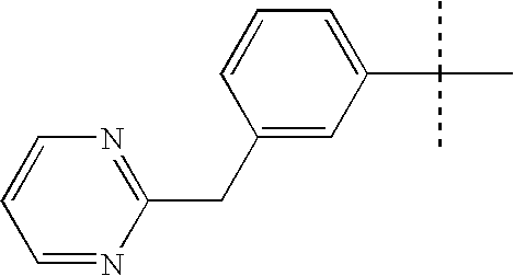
C1=C(C(C)(C)C)C=C(CC2=NC=CC=N2)C=C1
